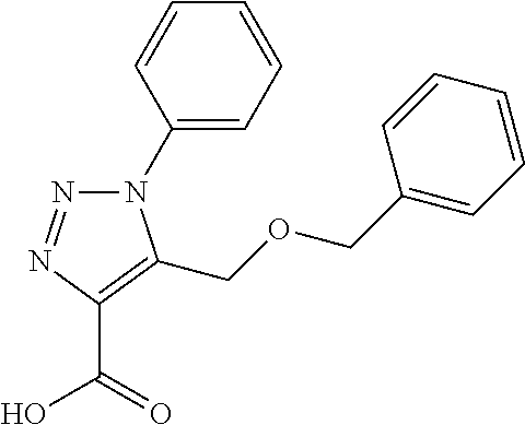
N1(C2=CC=CC=C2)N=NC(C(=O)O)=C1COCC1=CC=CC=C1
